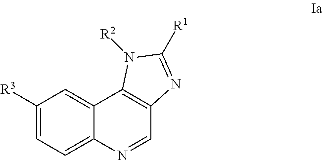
C1([R3])=CC=C2C(=C1)C1=C(C=N2)N=C([R1])N1[R2]
